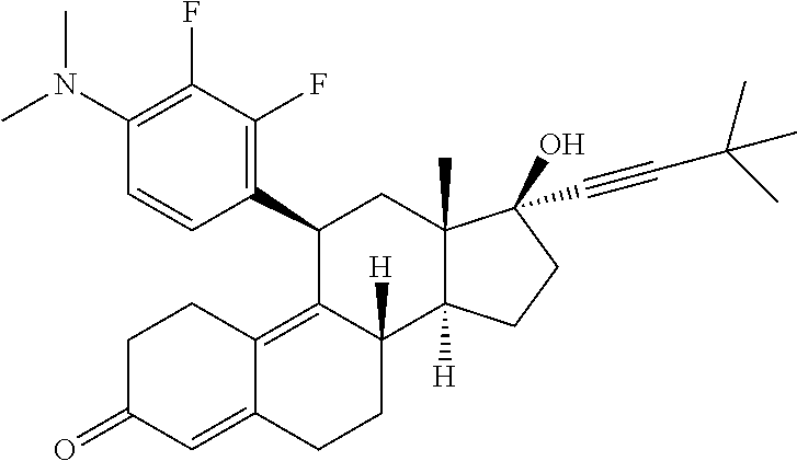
CN(C)C1=C(F)C(F)=C(C2C3=C4C(=CC(=O)CC4)CCC3([H])C3([H])C(C)(C2)C(O)(C#CC(C)(C)C)CC3)C=C1
